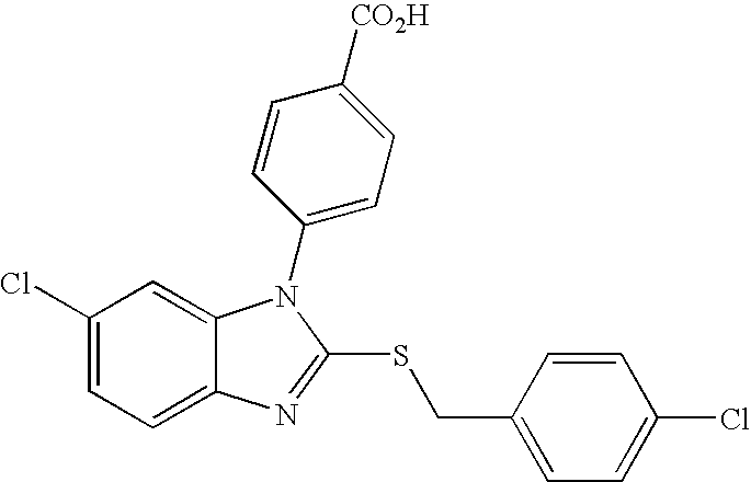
C1(Cl)=CC=C2C(=C1)N(C1=CC=C([CO2H])C=C1)C(SCC1=CC=C(Cl)C=C1)=N2
